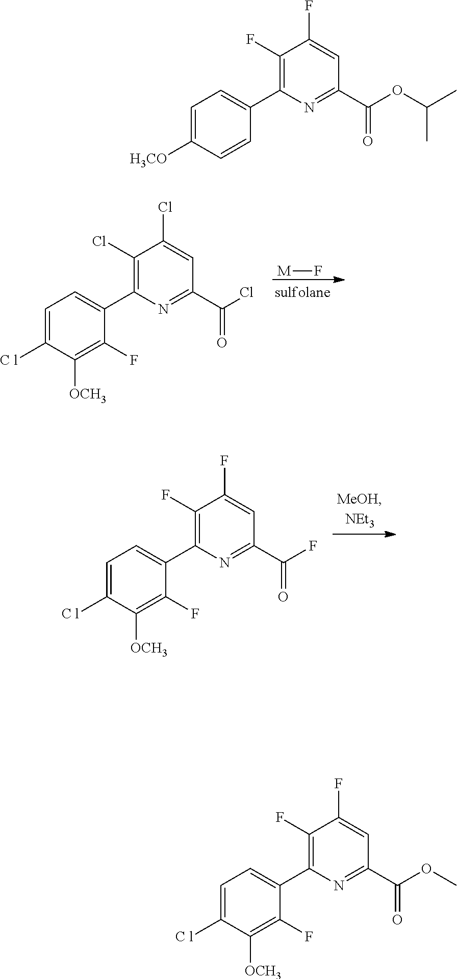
[M]F.C1(Cl)=C(C2=CC=C([C l])C([OCH3])=C2F)N=C(C(=O)Cl)C=C1Cl.C1(F)=C(C2=CC=C([C l])C([OCH3])=C2F)N=C(C(=O)F)C=C1F.C1(F)=C(C2=CC=C([H3CO])C=C2)N=C(C(=O)OC(C)C)C=C1F.C1(F)=C(C2=CC=C([C l])C([OCH3])=C2F)N=C(C(=O)OC)C=C1F
